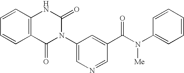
C12=C(C=CC=C1)NC(=O)N(C1=CN=CC(C(N(C3=CC=CC=C3)[Me])=O)=C1)C2=O
